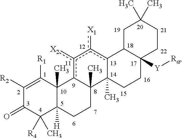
C1([R2])=C([R1])C2(C)C([H])(C([R4])(C)C1=O)CCC1(C)c2c([X2])c([X1])c2C1(C)CCC1([Y][Ra])C2CC(C)(C)CC1
